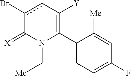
C1(C2=C([Y])cc(Br)C(=[X])N2C[Me])=CC=C(F)C=C1[Me]
